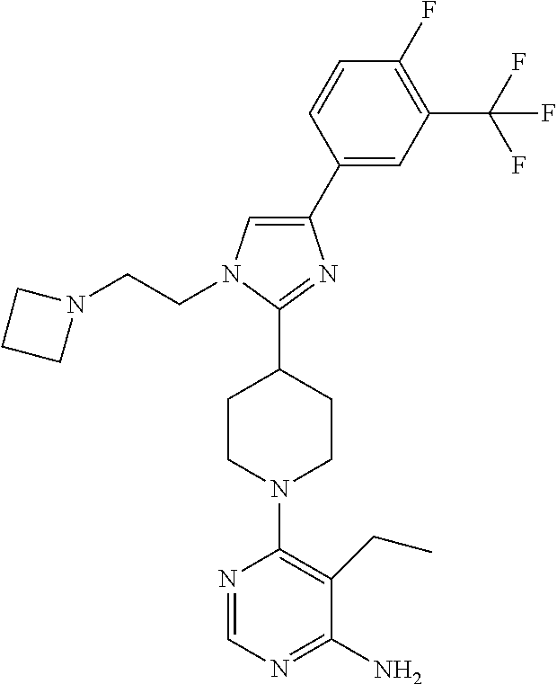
C1(C2=CC(C(F)(F)F)=C(F)C=C2)=CN(CCN2CCC2)C(C2CCN(C3=C(CC)C(N)=NC=N3)CC2)=N1
